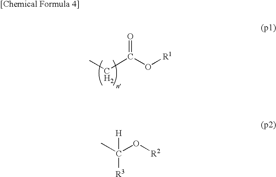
CCC(O[R1])=O.CC(O[R2])([R3])[H]
